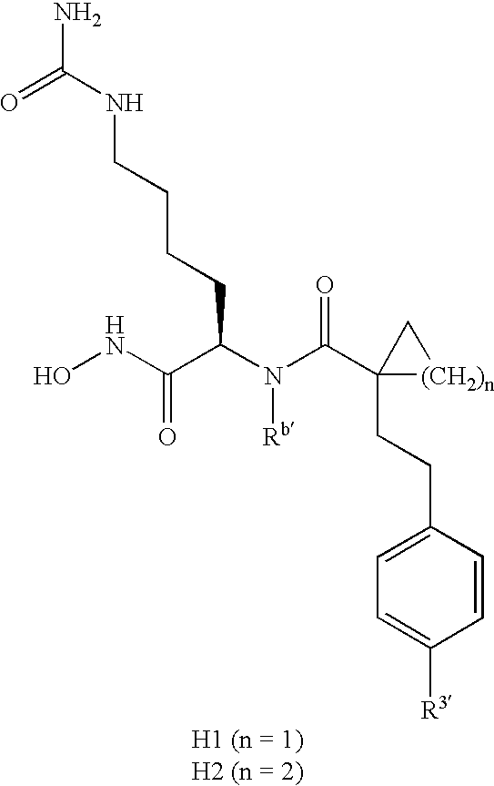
C1(CCC2(C(N(C(C(NO)=O)CCCCNC(N)=O)[Rb])=O)[(CH2)n]C2)=CC=C([R3])C=C1
